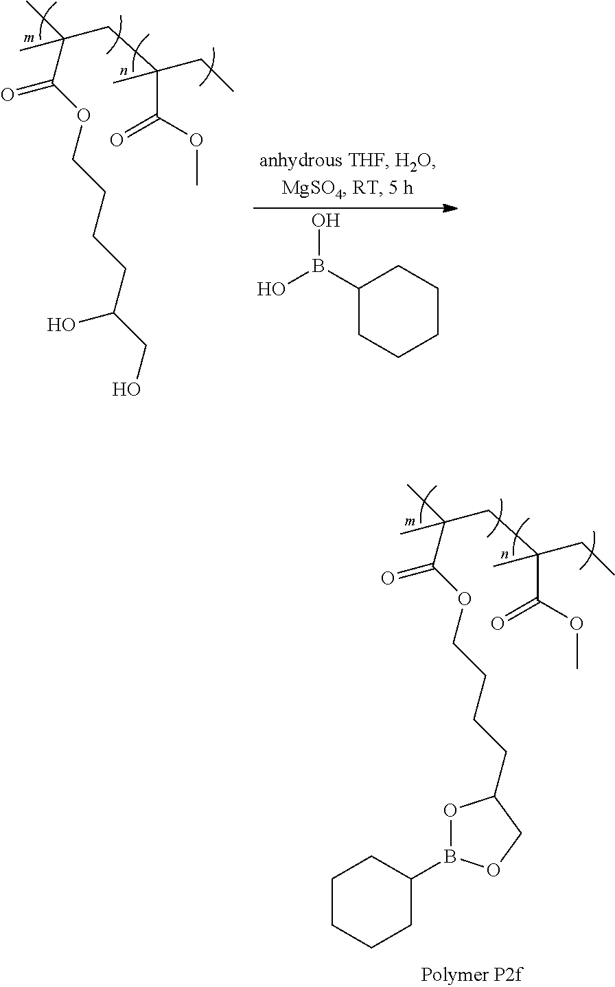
C(CCCCOC(C(C)(CC(CC)(C(OC)=O)C)C)=O)(CO)O.OB(C1CCCCC1)O.C(CCCOC(C(C)(CC(CC)(C(OC)=O)C)C)=O)C1OB(C2CCCCC2)OC1
